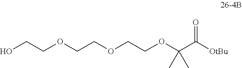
OCCOCCOCCOC(C([OtBu])=O)(C)C
